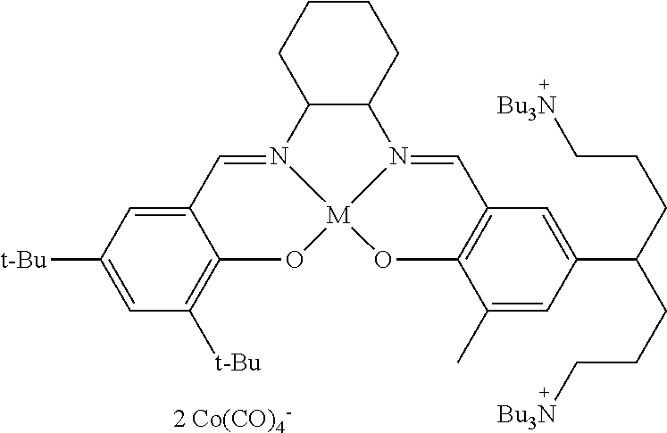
C12C(CCCC1)N1=CC3=C(O[M]14OC1=C([t-Bu])C=C([t-Bu])C=C1C=N24)C(C)=CC(C(CCC[Bu3N])CCC[Bu3N])=C3.[2 Co(CO)4-]
